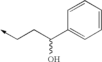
C1=CC=CC=C1C(CC->C)O
